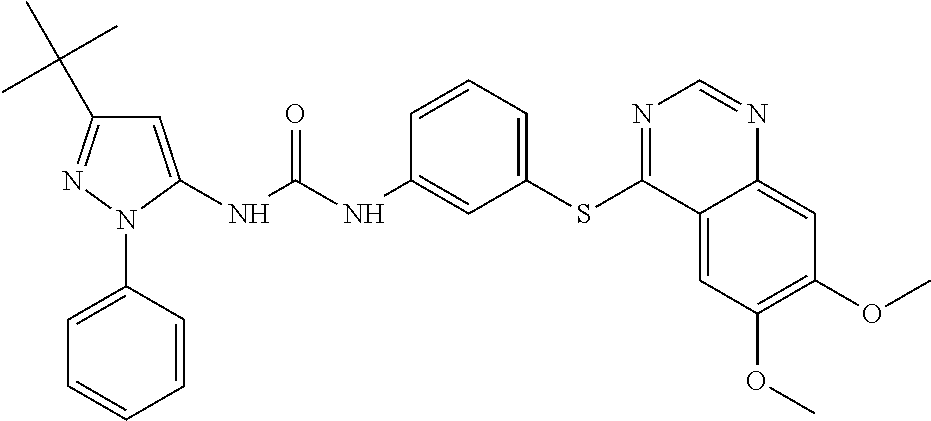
N(C(NC1=CC(SC2=NC=NC3=CC(OC)=C(OC)C=C23)=CC=C1)=O)C1=CC(C(C)(C)C)=NN1C1=CC=CC=C1
